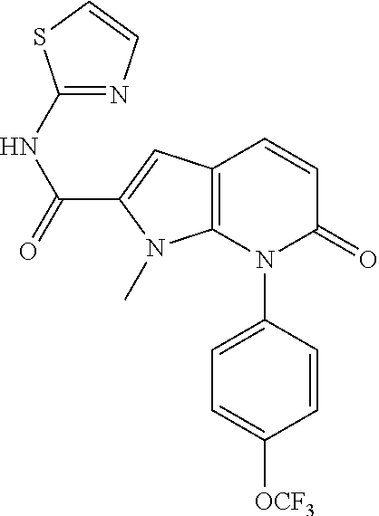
C12=C(C=C(C(=O)NC3=NC=CS3)N1C)C=CC(=O)N2C1=CC=C([OCF3])C=C1
